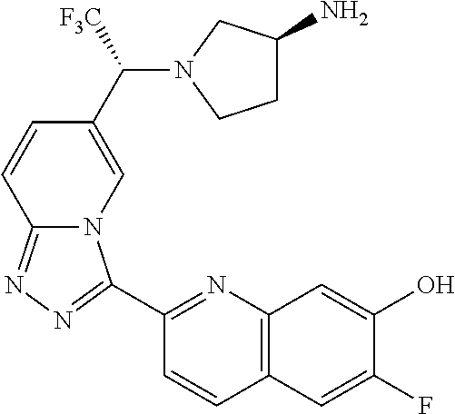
C1(C2=NN=C3N2C=C(C(N2CCC(N)C2)[F3C])C=C3)=NC2=C(C=C1)C=C(F)C(O)=C2
